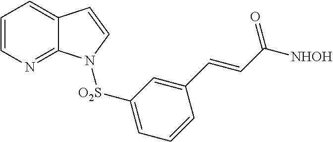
C1=CN=C2C(=C1)C=CN2[O2S]C1=CC=CC(C=CC([NHOH])=O)=C1
